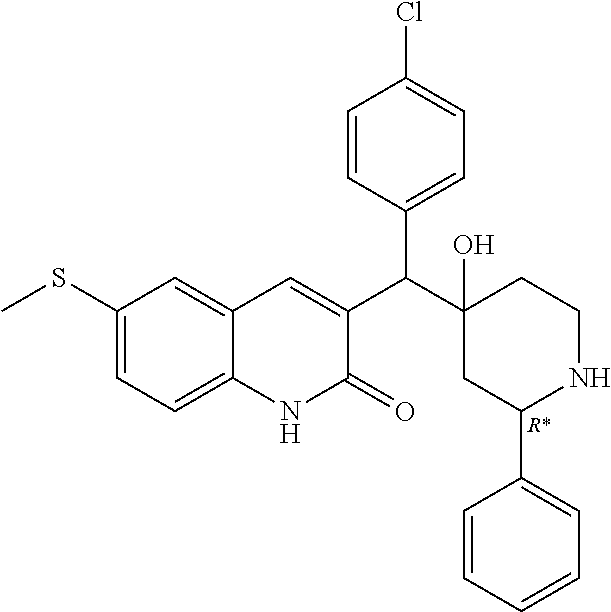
C1(SC)=CC=C2C(=C1)C=C(C(C1(O)CC(C3=CC=CC=C3)NCC1)C1=CC=C(Cl)C=C1)C(=O)N2.[R*]
